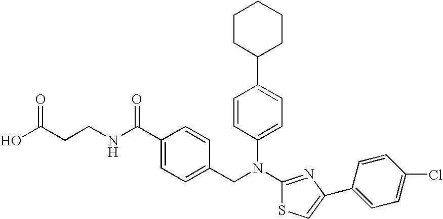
C1CC(C2=CC=C(N(C3=NC(C4=CC=C(Cl)C=C4)=CS3)CC3=CC=C(C(NCCC(O)=O)=O)C=C3)C=C2)CCC1
